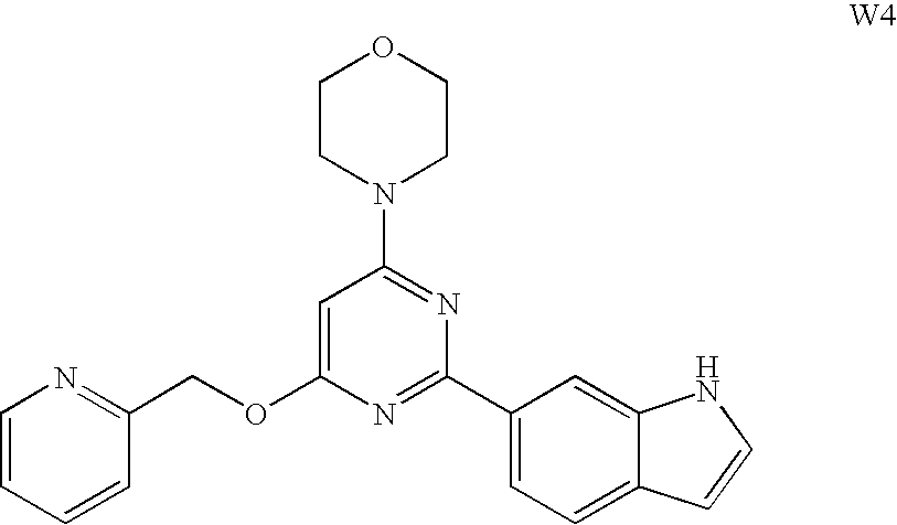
C1=C(OCC2=NC=CC=C2)N=C(C2=CC=C3C(=C2)NC=C3)N=C1N1CCOCC1
